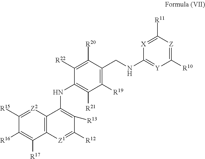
C1([R15])=[Z2]C2=C(C([R17])=C1[R16])[Z1]=C([R12])C([R13])=C2NC1=C([R21])C([R19])=C(CNC2=[Y]C([R10])=[Z]C([R11])=[X]2)C([R20])=C1[R22]
